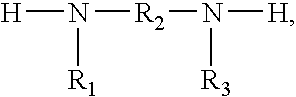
N([H])([R2]N([H])[R3])[R1]
